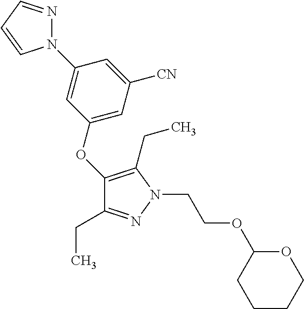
C1(OC2=CC([CN])=CC(N3N=CC=C3)=C2)=C(CC)N(CCOC2CCCCO2)N=C1CC
